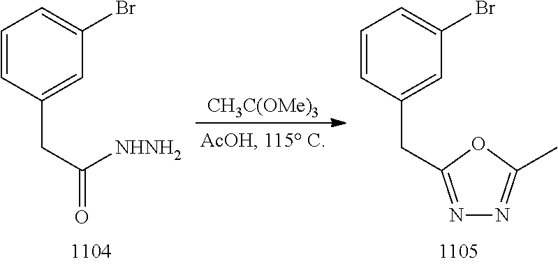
C1=CC(CC(=O)[NHNH2])=CC(Br)=C1.[CH3C(OMe)3].C1=CC(CC2=NN=C(C)O2)=CC(Br)=C1
